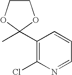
C1(C2(C)OCCO2)=C(Cl)N=CC=C1
